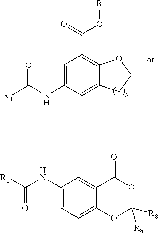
C1(NC([R1])=O)=CC(C(=O)O[R4])=C2C(=C1)CCO2.C12=CC(NC(=O)[R1])=CC=C1OC([R8])([R8])OC2=O
